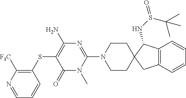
N1=CC=CC(SC2=C(N)N=C(N3CCC4(CC3)CC3=C(C4NS(=O)C(C)(C)C)C=CC=C3)N(C)C2=O)=C1[F3C]
